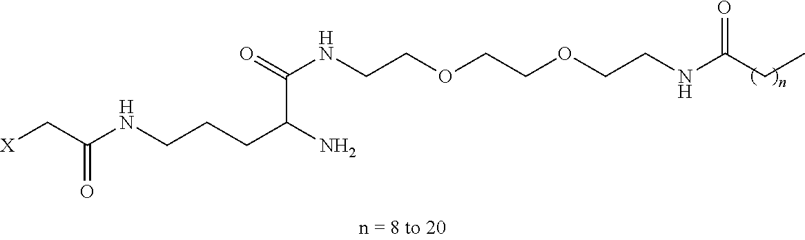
O=C(NCCOCCOCCNC(CC)=O)C(N)CCCNC(C[X])=O
